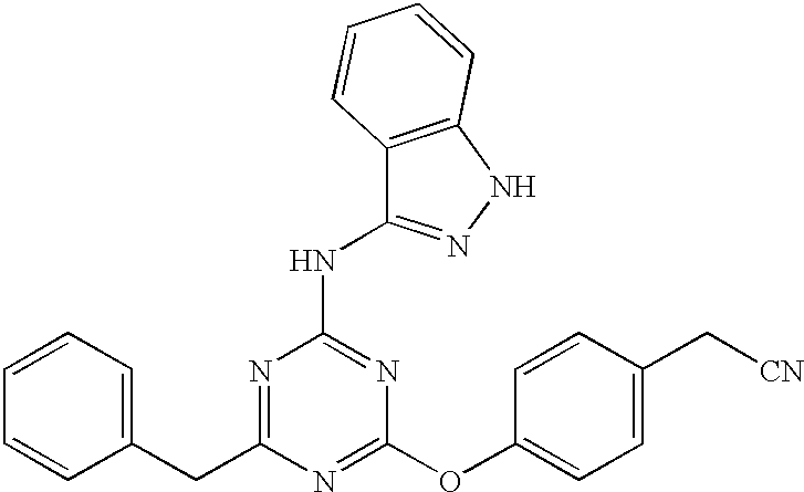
C1(CC2=NC(NC3=NNC4=C3C=CC=C4)=NC(OC3=CC=C(C[CN])C=C3)=N2)=CC=CC=C1
